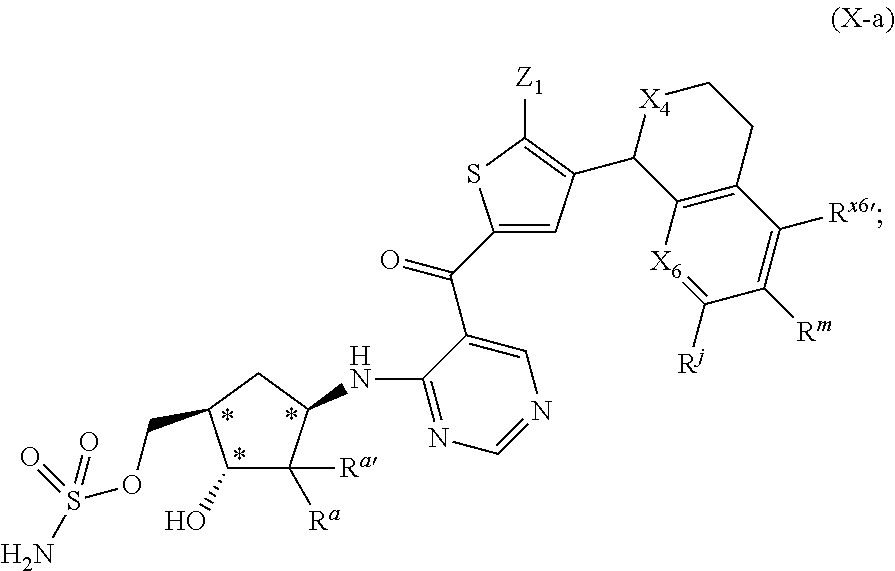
C1=C(C(C2=CN=CN=C2NC2C([Ra])([Ra])C(O)C(COS(N)(=O)=O)C2)=O)SC([Z1])=C1C1[X4]CCC2=C1[X6]=C([Rj])C([Rm])=C2[Rx6]
